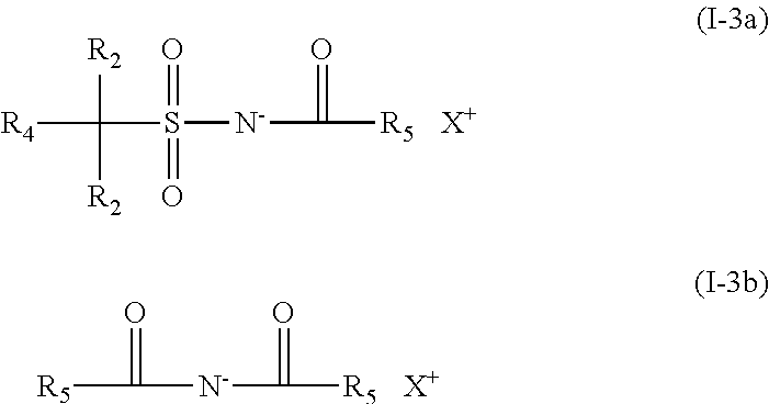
[R4]C(S([N-]C([R5])=O)(=O)=O)([R2])[R2].[X+].[R5]C(=O)[N-]C([R5])=O.[X+]
